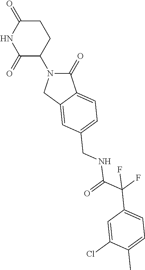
C1(=O)N(C2C(=O)NC(=O)CC2)CC2=CC(CNC(C(C3=CC=C(C)C(Cl)=C3)(F)F)=O)=CC=C12
